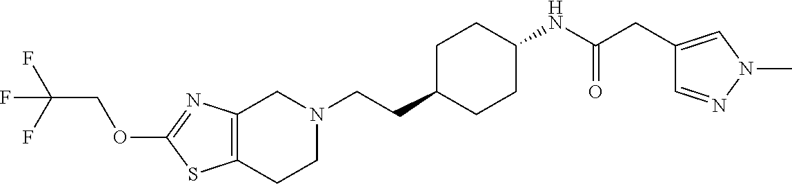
C12=C(CCN(CCC3CCC(NC(CC4=CN(C)N=C4)=O)CC3)C1)SC(OCC(F)(F)F)=N2
